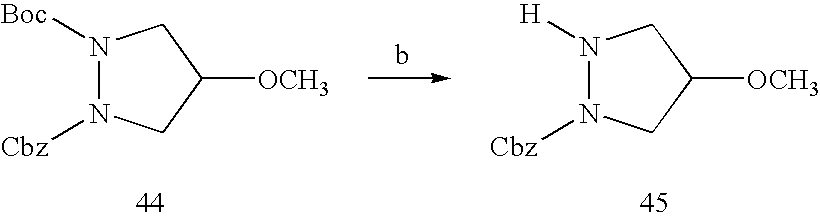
N1([Boc])N([Cbz])CC([OCH3])C1.N1([H])N([Cbz])CC([OCH3])C1
